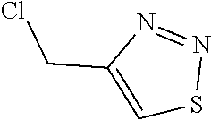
S1N=NC(CCl)=C1
